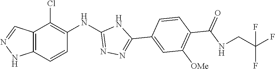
C12=C(C=CC(NC3=NN=C(C4=CC([OMe])=C(C(NCC(F)(F)F)=O)C=C4)N3)=C1Cl)NN=C2
